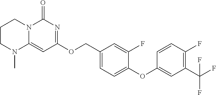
C1CN(C)C2=CC(OCC3=CC=C(OC4=CC(C(F)(F)F)=C(F)C=C4)C(F)=C3)=NC(=O)N2C1
